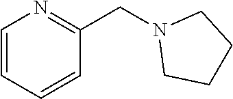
C1=CC=CC(CN2CCCC2)=N1
